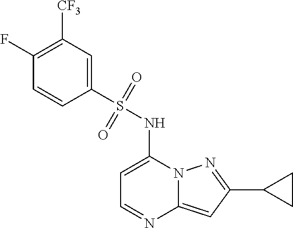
C1=C(NS(C2=CC([CF3])=C(F)C=C2)(=O)=O)N2C(=CC(C3CC3)=N2)N=C1
